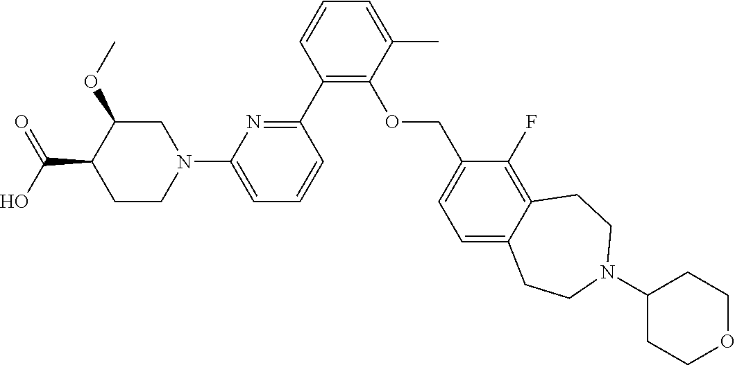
C1(C2=NC(N3CC(OC)C(C(O)=O)CC3)=CC=C2)=C(OCC2=CC=C3C(=C2F)CCN(C2CCOCC2)CC3)C(C)=CC=C1
